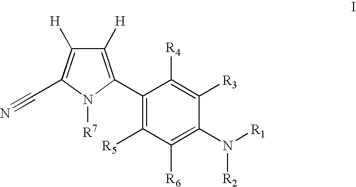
C1(C2=C([H])C([H])=C(C#N)N2[R7])=C([R5])C([R6])=C(N([R2])[R1])C([R3])=C1[R4]
